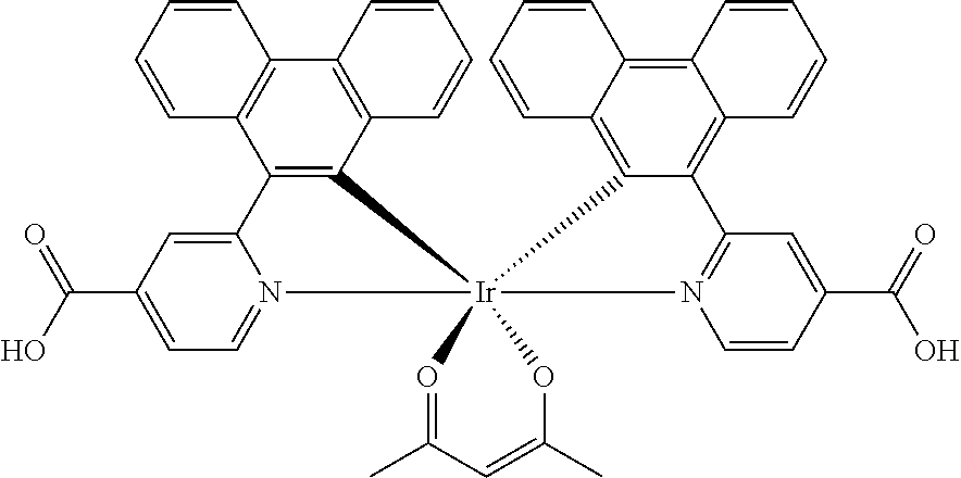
C12=C(C3=C(C4=C1C=CC=C4)C=CC=C3)[Ir]13(N4=CC=C(C(O)=O)C=C24)(C2=C4C(=C5C(=C2C2=N1C=CC(C(O)=O)=C2)C=CC=C5)C=CC=C4)O=C(C)C=C(C)O3
